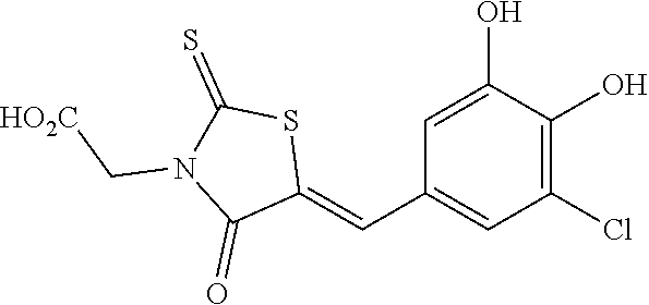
C1(Cl)=C(O)C(O)=CC(C=C2SC(=S)N(C[HO2C])C2=O)=C1
